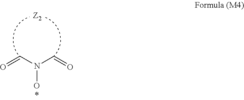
N(O)(C=O)C=O
